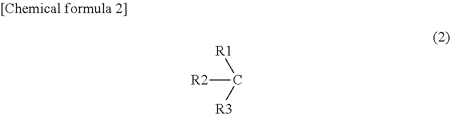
[R1]C([R3])[R2]
